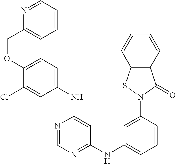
C1(OCC2=CC=CC=N2)=CC=C(NC2=CC(NC3=CC=CC(N4C(=O)C5=C(S4)C=CC=C5)=C3)=NC=N2)C=C1Cl
